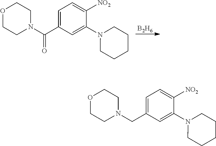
C1=C(CN2CCOCC2)C=C(N2CCCCC2)C([NO2])=C1.C1=C(C(N2CCOCC2)=O)C=C(N2CCCCC2)C([NO2])=C1.[B2H6]
